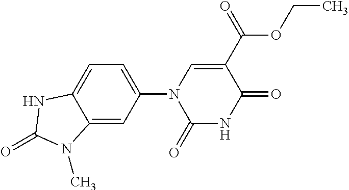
C12=CC(N3C(=O)NC(=O)C(C(OCC)=O)=C3)=CC=C1NC(=O)N2C
